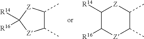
C1(C)C(C)[Z]C([R14])([R16])[Z]1.C1([R14])C([R16])[Z]C(C)C(C)[Z]1
